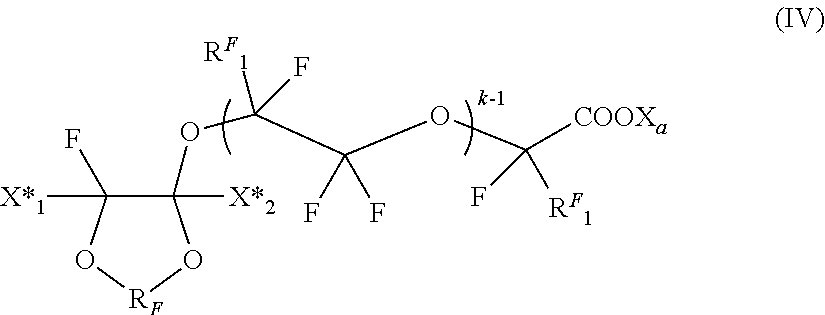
C1([X*2])(OC(C(OC([COOXa])(F)[RF1])(F)F)([RF1])F)C(F)([X*1])O[RF]O1
